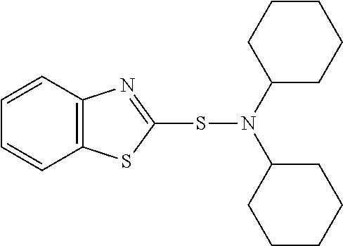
C12=C(C=CC=C1)N=C(SN(C1CCCCC1)C1CCCCC1)S2
